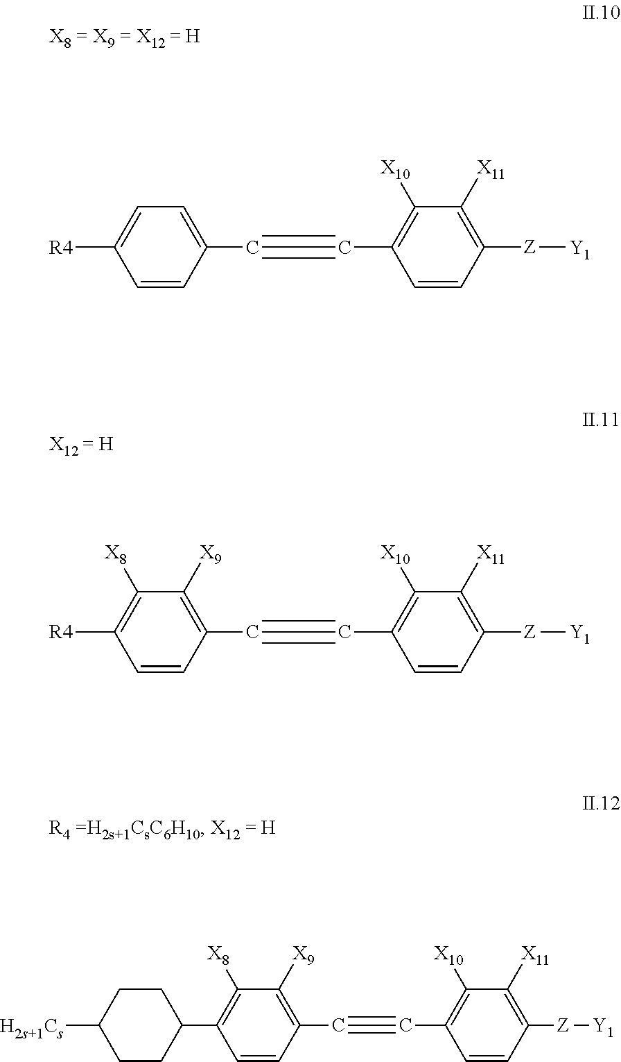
C1=C(C#CC2=C([X10])C([X11])=C([Z][Y1])C=C2)C=CC([R4])=C1.C1([X9])=C(C#CC2=C([X10])C([X11])=C([Z][Y1])C=C2)C=CC([R4])=C1[X8].C1([X9])=C(C#CC2=C([X10])C([X11])=C([Z][Y1])C=C2)C=CC(C2CCC([H2s+1Cs])CC2)=C1[X8]
